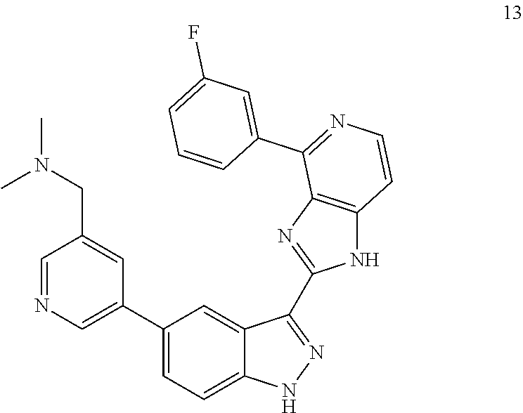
C1=NC=C(C2=CC=C3C(=C2)C(C2=NC4=C(N2)C=CN=C4C2=CC(F)=CC=C2)=NN3)C=C1CN(C)C
